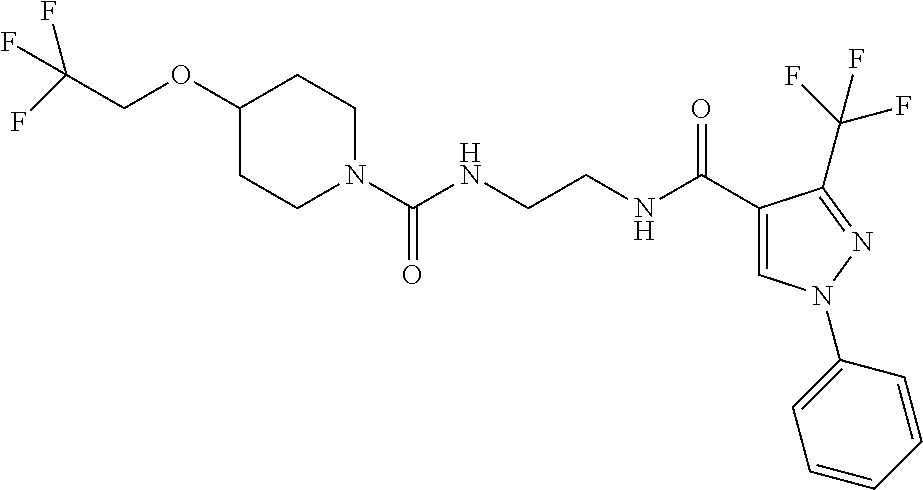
C1(OCC(F)(F)F)CCN(C(NCCNC(C2=CN(C3=CC=CC=C3)N=C2C(F)(F)F)=O)=O)CC1
